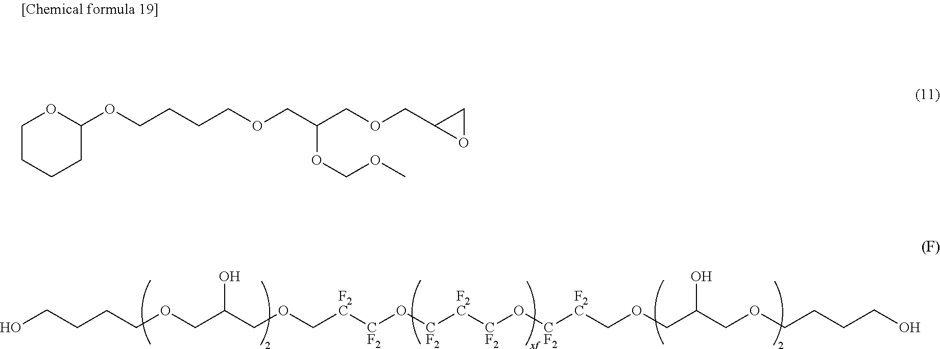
C(CCOCC(COC[F2C][CF2]O[CF2][F2C][CF2]O[CF2][F2C]COCC(COCCCCO)O)O)CO.C1CCCC(OCCCCOCC(COCC2OC2)OCOC)O1
